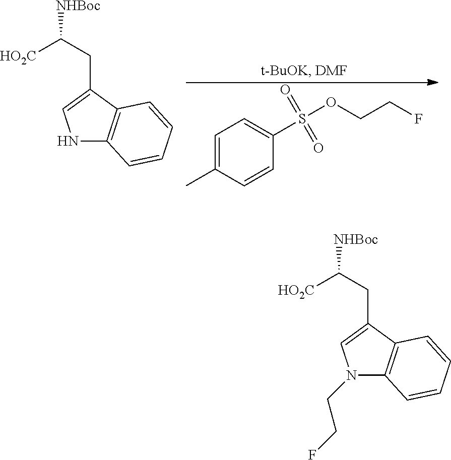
C1=C(C)C=CC(S(=O)(=O)OCCF)=C1.N1C2=C(C(CC([NHBoc])[HO2C])=C1)C=CC=C2.N1(CCF)C2=C(C(CC([NHBoc])[HO2C])=C1)C=CC=C2
